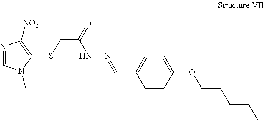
N1=CN(C)C(SCC(NN=CC2=CC=C(OCCCCC)C=C2)=O)=C1[NO2]
